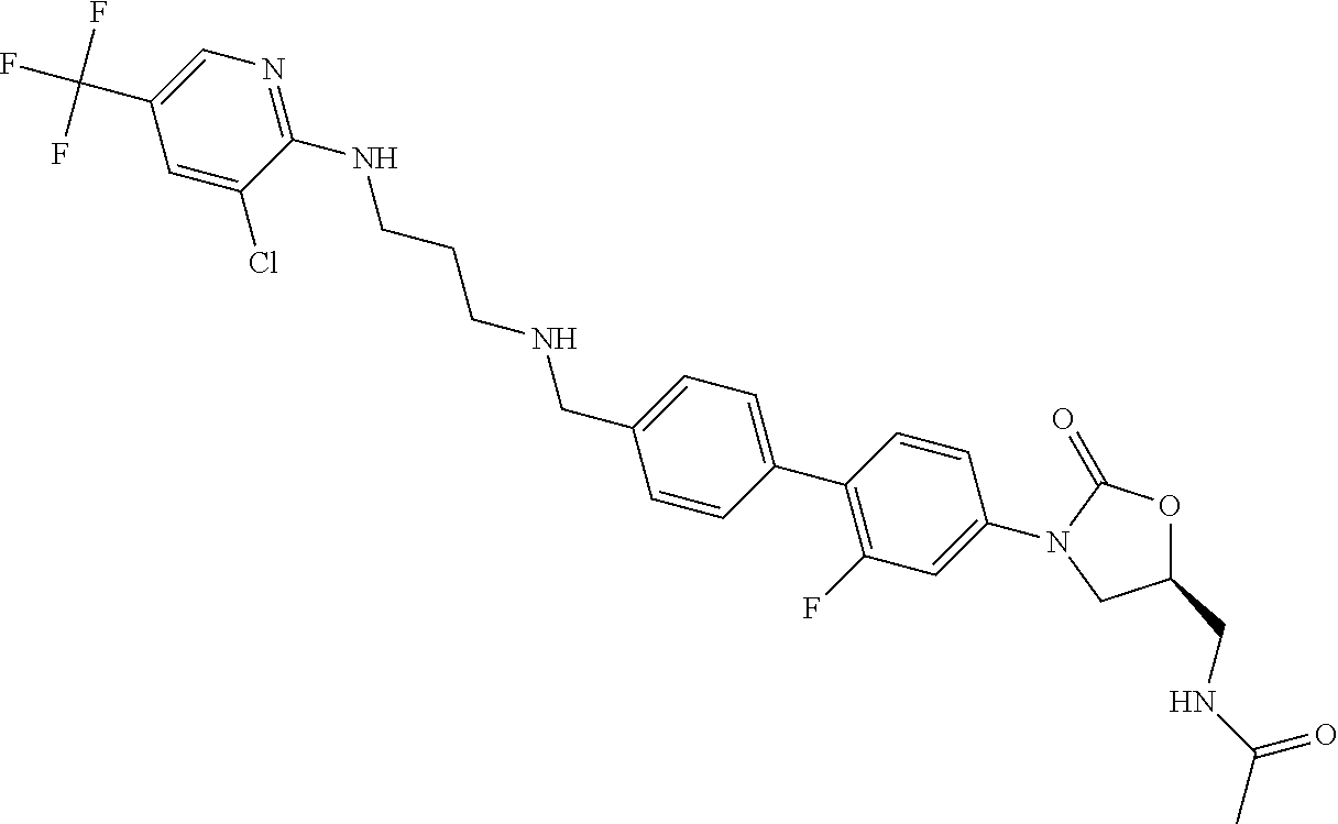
C1(CNC(=O)C)OC(=O)N(C2=CC(F)=C(C3=CC=C(CNCCCNC4=NC=C(C(F)(F)F)C=C4Cl)C=C3)C=C2)C1
